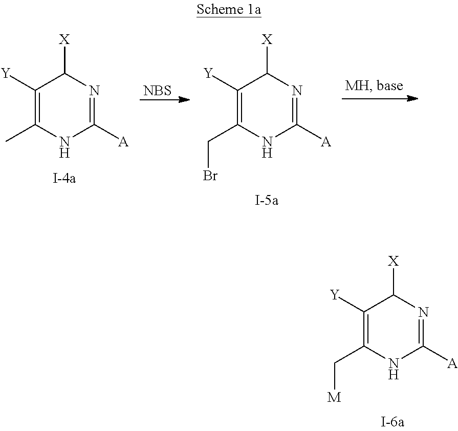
C1([Y])=C(C[M])NC([A])=NC1[X].C1([Y])=C(C)NC([A])=NC1[X].[NBS].C1([Y])=C(CBr)NC([A])=NC1[X]
